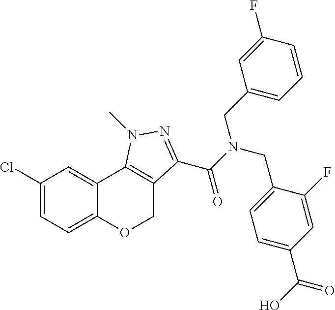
C1(Cl)=CC=C2C(=C1)C1=C(CO2)C(C(N(CC2=CC=C(C(=O)O)C=C2F)CC2=CC=CC(F)=C2)=O)=NN1C
